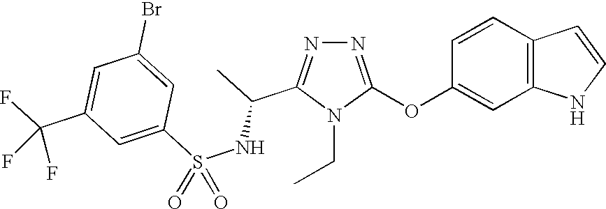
N1=C(OC2=CC3=C(C=C2)C=CN3)N(CC)C(C(C)NS(C2=CC(C(F)(F)F)=CC(Br)=C2)(=O)=O)=N1
